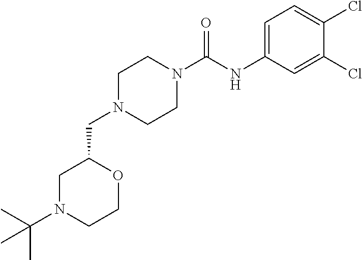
C1N(CC2CN(C(C)(C)C)CCO2)CCN(C(NC2=CC=C(Cl)C(Cl)=C2)=O)C1
